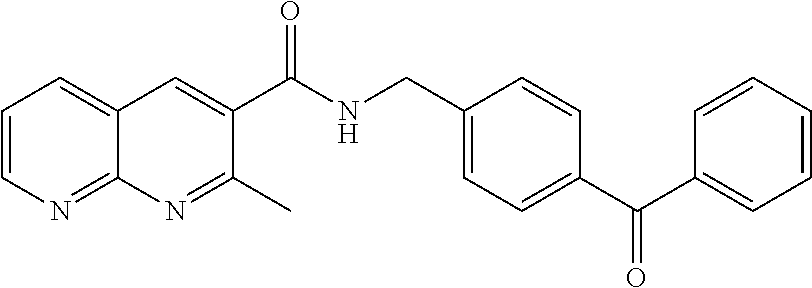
C1=CN=C2C(=C1)C=C(C(NCC1=CC=C(C(C3=CC=CC=C3)=O)C=C1)=O)C(C)=N2
